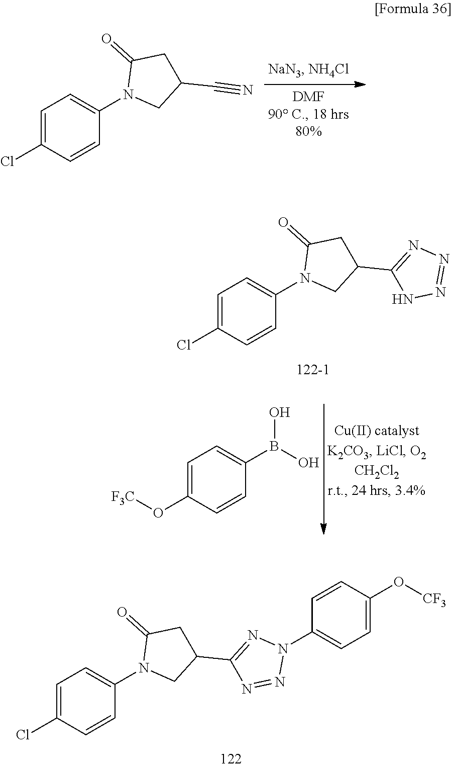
C1=C(Cl)C=CC(N2CC(C3=NN(C4=CC=C(O[CF3])C=C4)N=N3)CC2=O)=C1.C1=C(Cl)C=CC(N2CC(C#N)CC2=O)=C1.C1=C(Cl)C=CC(N2CC(C3=NN=NN3)CC2=O)=C1.C1=C(O[F3C])C=CC(B(O)O)=C1
